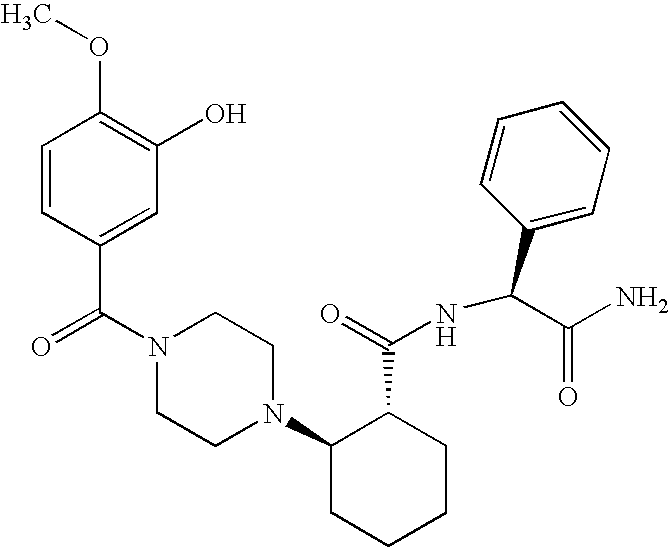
C(N1CCN(C2CCCCC2C(=O)NC(C2=CC=CC=C2)C(N)=O)CC1)(=O)C1=CC(O)=C(OC)C=C1
